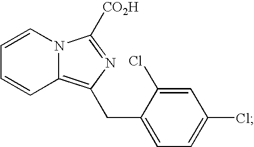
C1=CN2C(=C(CC3=CC=C(Cl)C=C3Cl)N=C2[CO2H])C=C1
